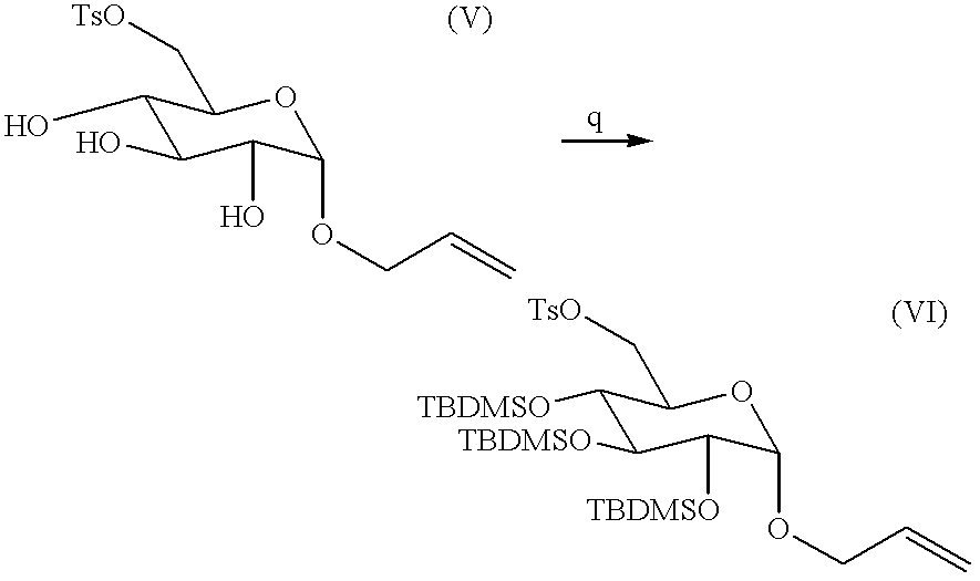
C1(O)C(O)C(O)C(OCC=C)OC1C[TsO].C1([TBDMSO])C([TBDMSO])C([TBDMSO])C(OCC=C)OC1C[TsO]
